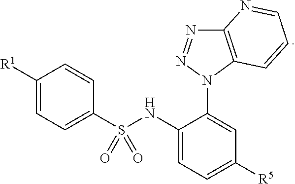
C1(S(NC2=CC=C([R5])C=C2N2C3=C(N=N2)N=CC=C3)(=O)=O)=CC=C([R1])C=C1
